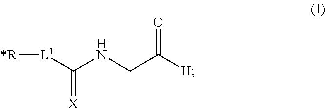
[*R][L1]C(NCC([H])=O)=[X]
